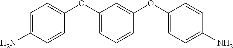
C1=C(N)C=CC(OC2=CC=CC(OC3=CC=C(N)C=C3)=C2)=C1
